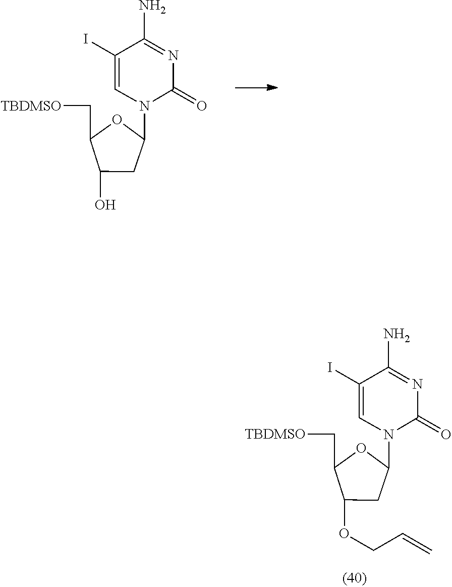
N1(C2CC(OCC=C)C(C[TBDMSO])O2)C=C(I)C(N)=NC1=O.N1(C2CC(O)C(C[TBDMSO])O2)C=C(I)C(N)=NC1=O
